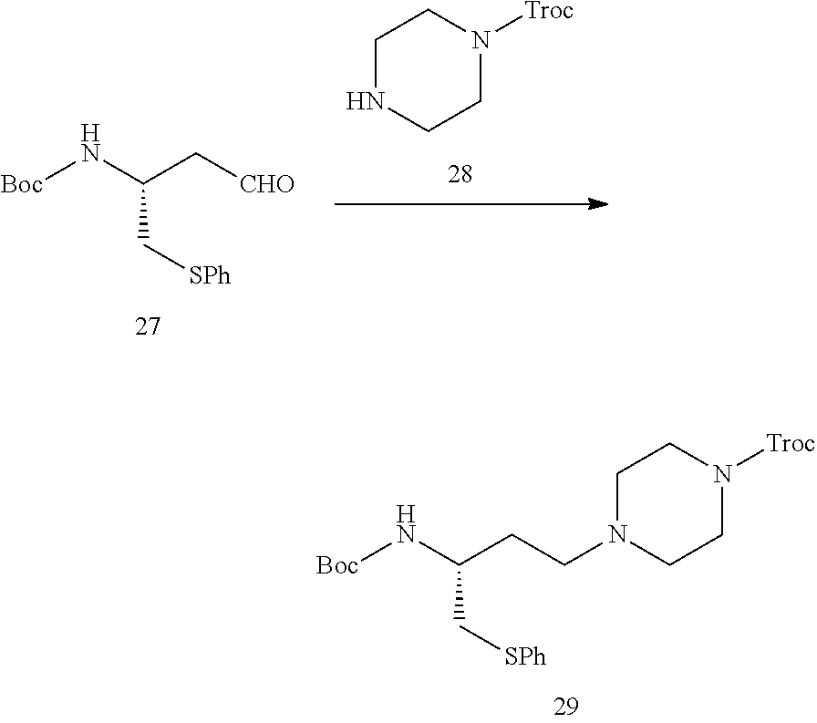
[Boc]NC(C[CHO])C[SPh].C1NCCN([Troc])C1.[Boc]NC(CCN1CCN([Troc])CC1)C[SPh]
